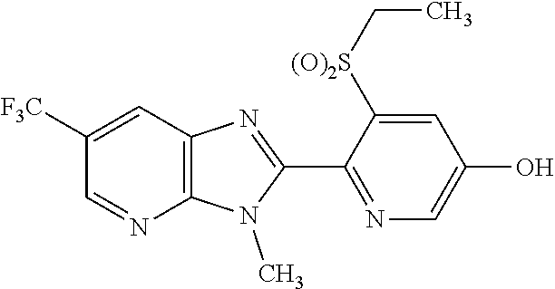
C1(C2=NC3=C(N2C)N=CC([F3C])=C3)=NC=C(O)C=C1[(O)2S]CC
